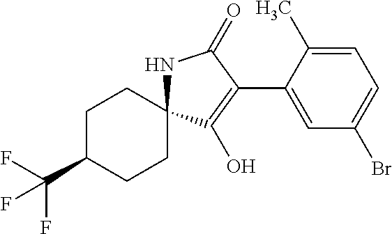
C1C(C(F)(F)F)CCC2(C1)NC(=O)C(C1=CC(Br)=CC=C1C)=C2O
